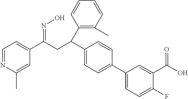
C1=NC(C)=CC(C(CC(C2=C(C)C=CC=C2)C2=CC=C(C3=CC=C(F)C(C(O)=O)=C3)C=C2)=NO)=C1
